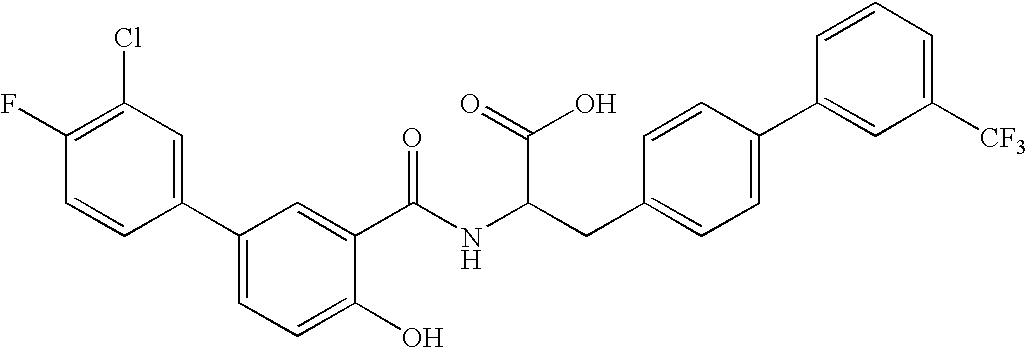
C1(F)=C(Cl)C=C(C2=CC=C(O)C(C(NC(CC3=CC=C(C4=CC([CF3])=CC=C4)C=C3)C(=O)O)=O)=C2)C=C1
